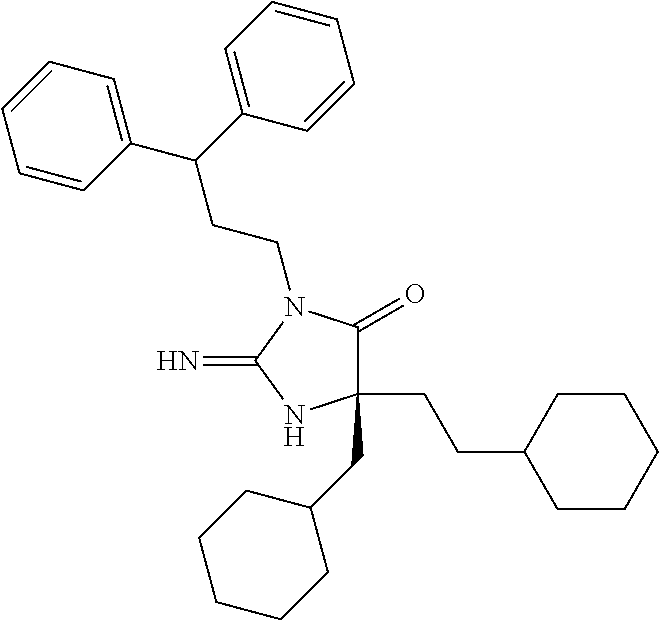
C1(CCC2CCCCC2)(CC2CCCCC2)C(=O)N(CCC(C2=CC=CC=C2)C2=CC=CC=C2)C(=N)N1
